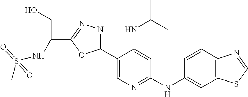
C1(C2=NN=C(C(NS(C)(=O)=O)CO)O2)=CN=C(NC2=CC3=C(C=C2)N=CS3)C=C1NC(C)C
